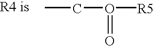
CCO([R5])=O
